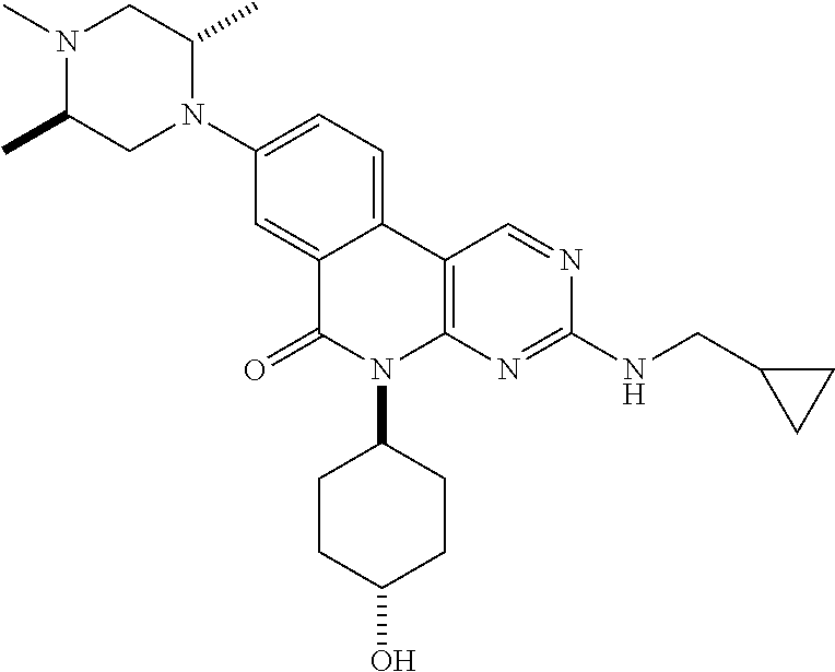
N1(C)C(C)CN(C2=CC=C3C(=C2)C(=O)N(C2CCC(O)CC2)C2=C3C=NC(NCC3CC3)=N2)C(C)C1
